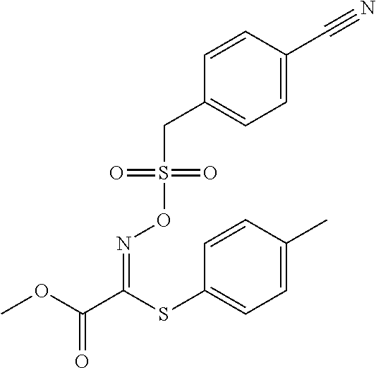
COC(C(SC1=CC=C(C)C=C1)=NOS(CC1=CC=C(C#N)C=C1)(=O)=O)=O
